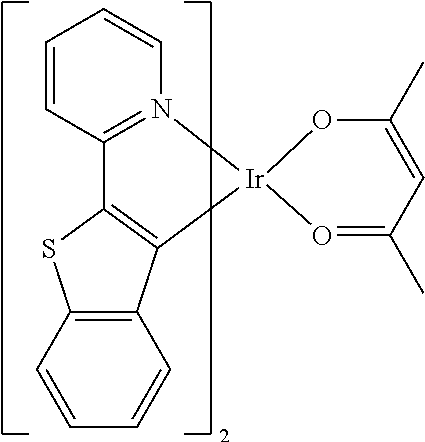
C1=CC2=C(C=C1)C1=C(S2)C2=N(C=CC=C2)[Ir]12O=C(C)C=C(C)O2
